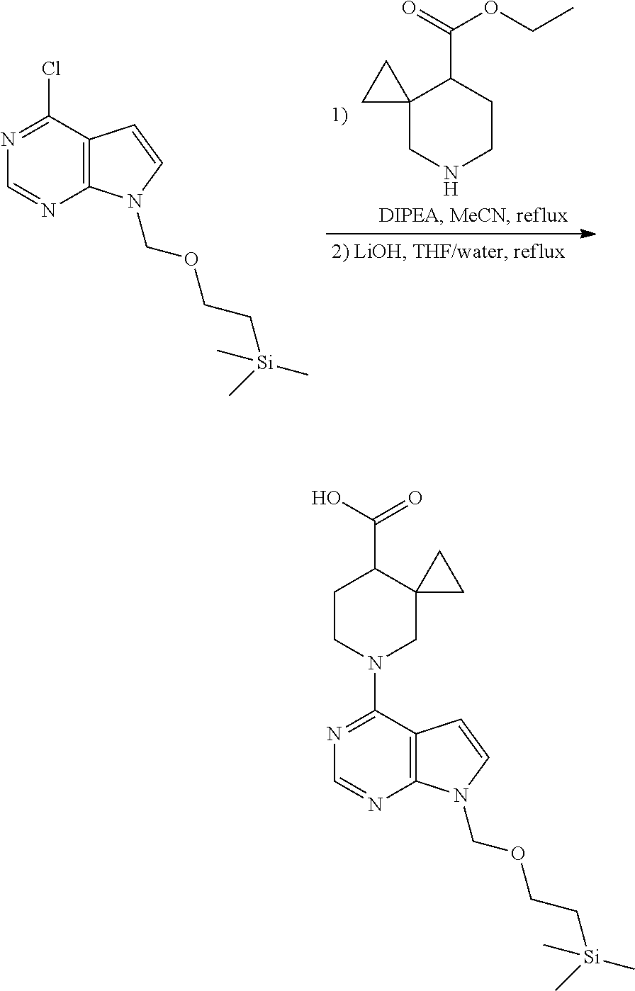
C12(CNCCC1C(=O)OCC)CC2.N1=C(Cl)C2=C(N=C1)N(COCC[Si](C)(C)C)C=C2.N1=C(N2CC3(C(C(O)=O)CC2)CC3)C2=C(N=C1)N(COCC[Si](C)(C)C)C=C2
